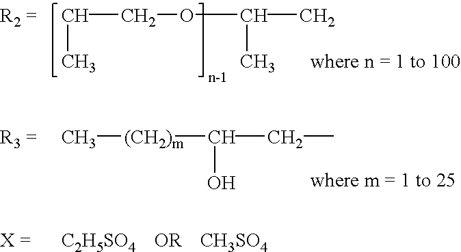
C(COC(C)C)C.C[(CH2)m]C(CC)O.[C2H5SO4].[OR].[CH3SO4]
